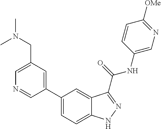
C1(CN(C)C)=CN=CC(C2=CC=C3C(=C2)C(C(NC2=CN=C([OMe])C=C2)=O)=NN3)=C1
